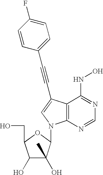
C1(O)C(O)(C)C(N2C3=C(C(NO)=NC=N3)C(C#CC3=CC=C(F)C=C3)=C2)OC1CO
